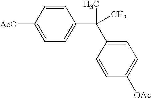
C1([AcO])=CC=C(C(C2=CC=C([OAc])C=C2)(C)C)C=C1
